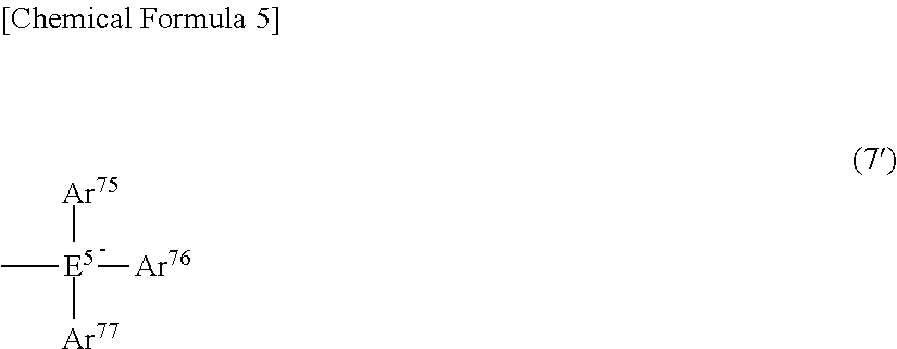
C[E5]([Ar76])([Ar75])[Ar77]
